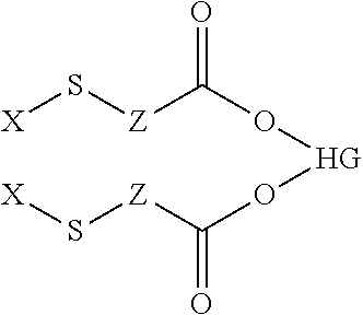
[X]S[Z]C(O[HG]OC(=O)[Z]S[X])=O
